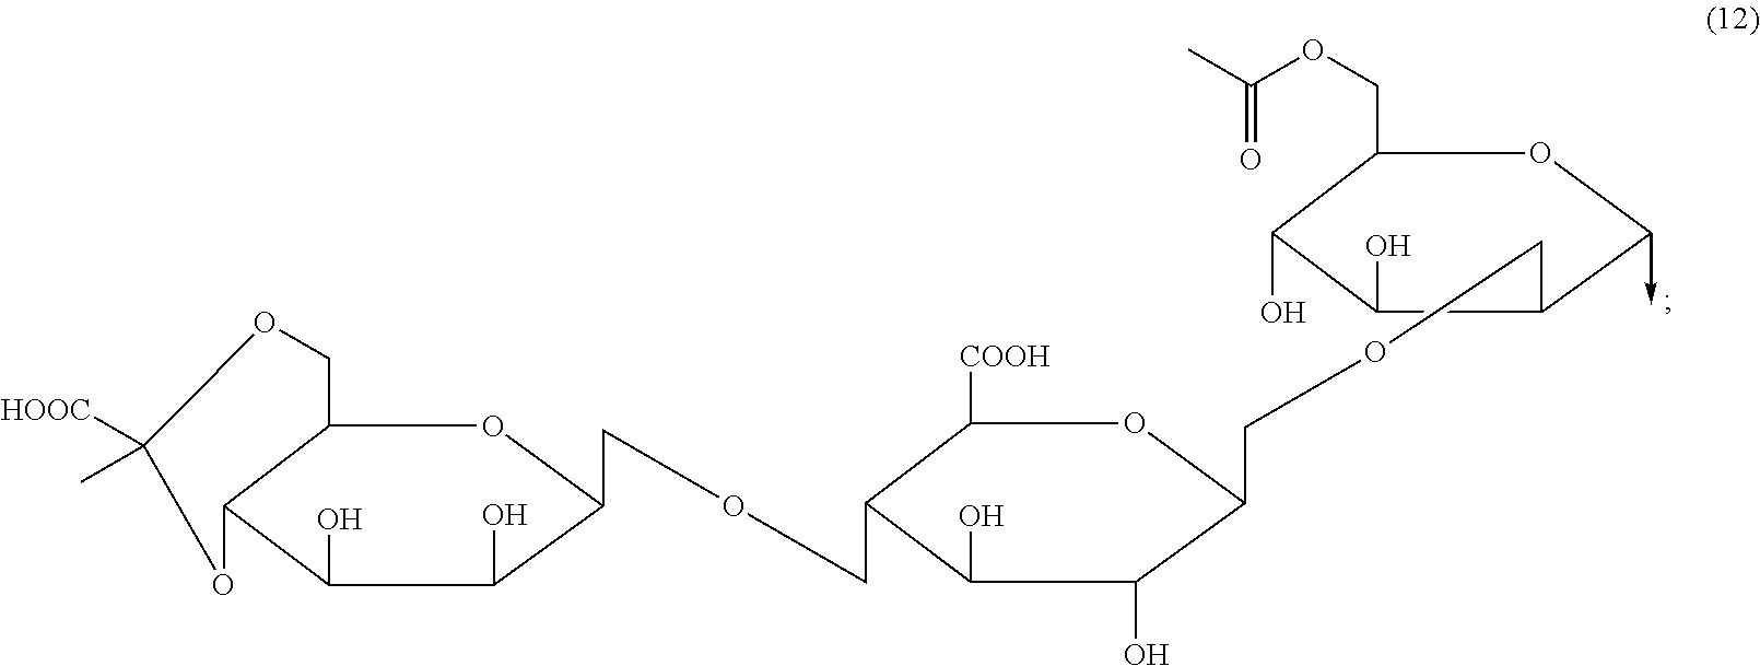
C12C(C(O)C(O)C(COCC3C([COOH])OC(COCC4C(O)C(O)C(COC(C)=O)OC4->C)C(O)C3O)O1)OC(C)([HOOC])OC2
